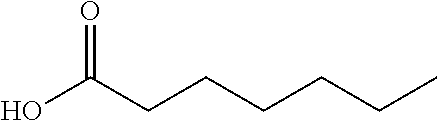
C(CCCCC(O)=O)C
